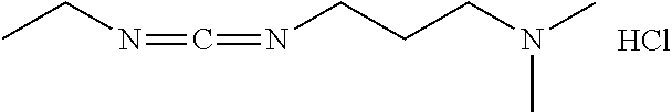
CCN=C=NCCCN(C)C.Cl
